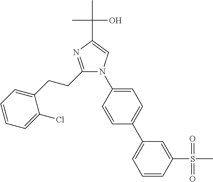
C1(CCC2=NC(C(C)(O)C)=CN2C2=CC=C(C3=CC=CC(S(=O)(=O)C)=C3)C=C2)=CC=CC=C1Cl
